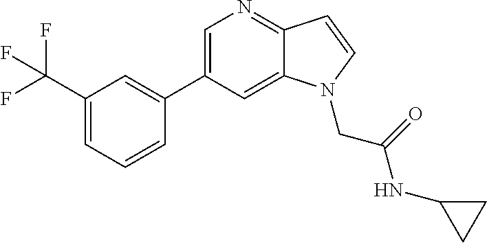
C1=C(C2=CC(C(F)(F)F)=CC=C2)C=C2C(=N1)C=CN2CC(NC1CC1)=O
